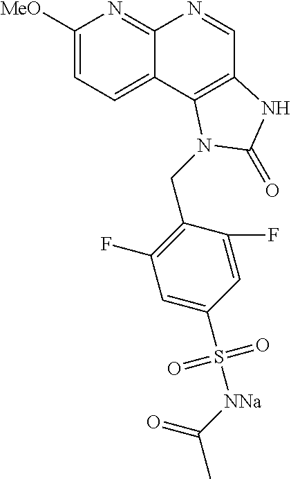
C1([MeO])=CC=C2C(=N1)N=CC1=C2N(CC2=C(F)C=C(S([NNa]C(C)=O)(=O)=O)C=C2F)C(=O)N1
